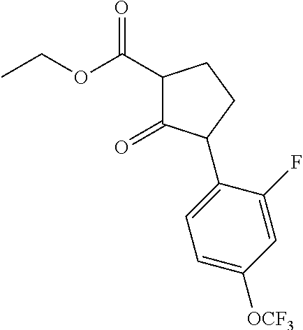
CCOC(C1C(=O)C(C2=CC=C([OCF3])C=C2F)CC1)=O
